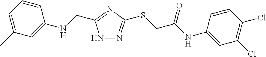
N1N=C(SCC(NC2=CC(Cl)=C(Cl)C=C2)=O)N=C1CNC1=CC(C)=CC=C1
